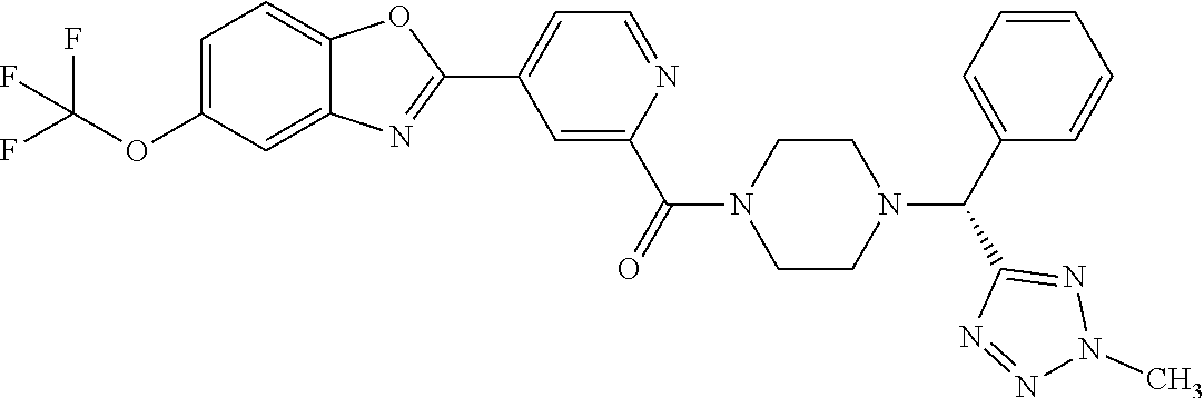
C12=CC=C(OC(F)(F)F)C=C1N=C(C1=CC=NC(C(=O)N3CCN(C(C4=CC=CC=C4)C4=NN(C)N=N4)CC3)=C1)O2
